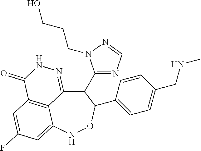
C12=C3C=C(F)C=C1NOC(C1=CC=C(CNC)C=C1)C(C1=NC=NN1CCCO)C2=NNC3=O
